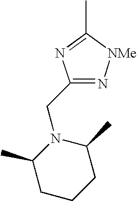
C1(CN2C(C)CCCC2C)=N[NMe]C(C)=N1
